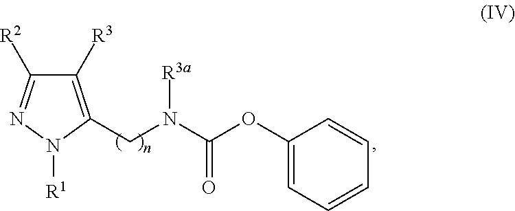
C1(OC(=O)N([R3a])CC2=C([R3])C([R2])=NN2[R1])=CC=CC=C1
